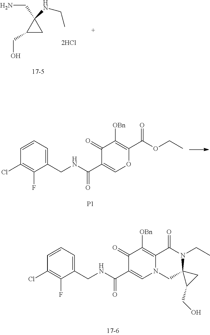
C1C(CO)C1(CN)NCC.C1(CNC(C2=CN3C(=C([OBn])C2=O)C(=O)N(CC)C2(C3)C(CO)C2)=O)=CC=CC(Cl)=C1F.C1(CNC(C2=COC(C(OCC)=O)=C([OBn])C2=O)=O)=CC=CC(Cl)=C1F.[P1]
